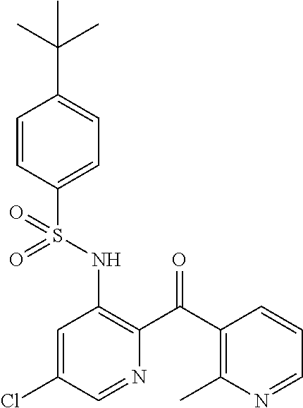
C1=CC(S(NC2=C(C(C3=C(C)N=CC=C3)=O)N=CC(Cl)=C2)(=O)=O)=CC=C1C(C)(C)C
